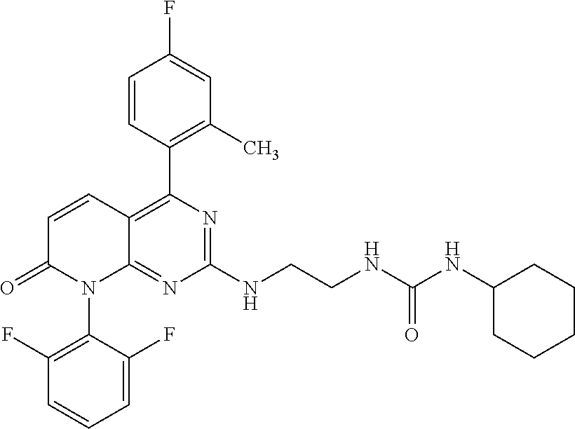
C12=C(C3=C(C)C=C(F)C=C3)N=C(NCCNC(NC3CCCCC3)=O)N=C1N(C1=C(F)C=CC=C1F)C(=O)C=C2
